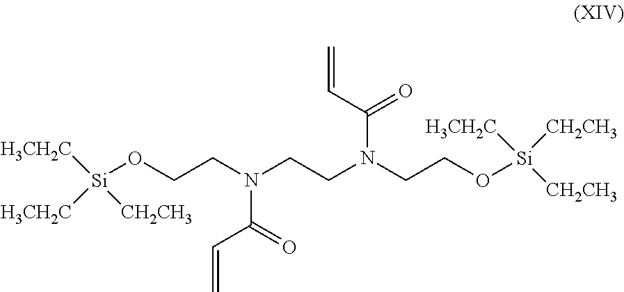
C(CN(CCO[Si]([CH2CH3])([H3CH2C])[CH2CH3])C(C=C)=O)N(C(=O)C=C)CCO[Si]([H3CH2C])([CH2CH3])[H3CH2C]
